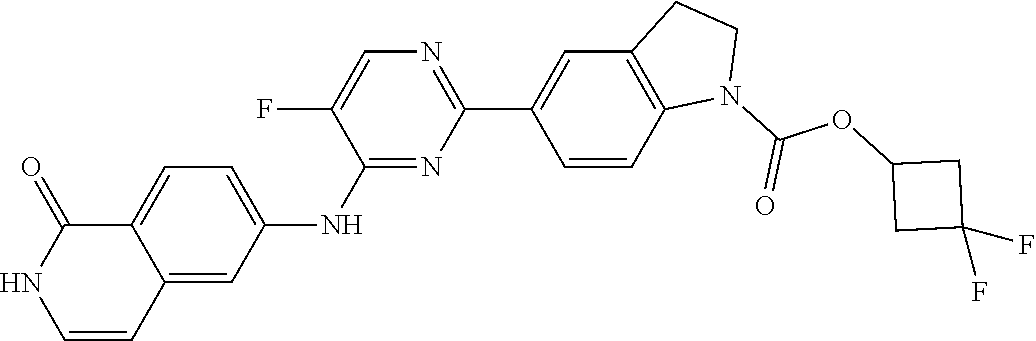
C1(NC2=CC=C3C(=C2)C=CNC3=O)=NC(C2=CC3=C(C=C2)N(C(=O)OC2CC(F)(F)C2)CC3)=NC=C1F
